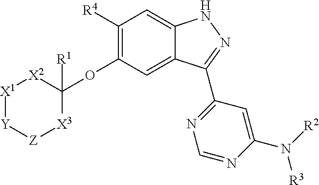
C12=CC(OC3([R1])[X2][X1][Y][Z][X3]3)=C([R4])C=C1NN=C2C1=NC=NC(N([R3])[R2])=C1
